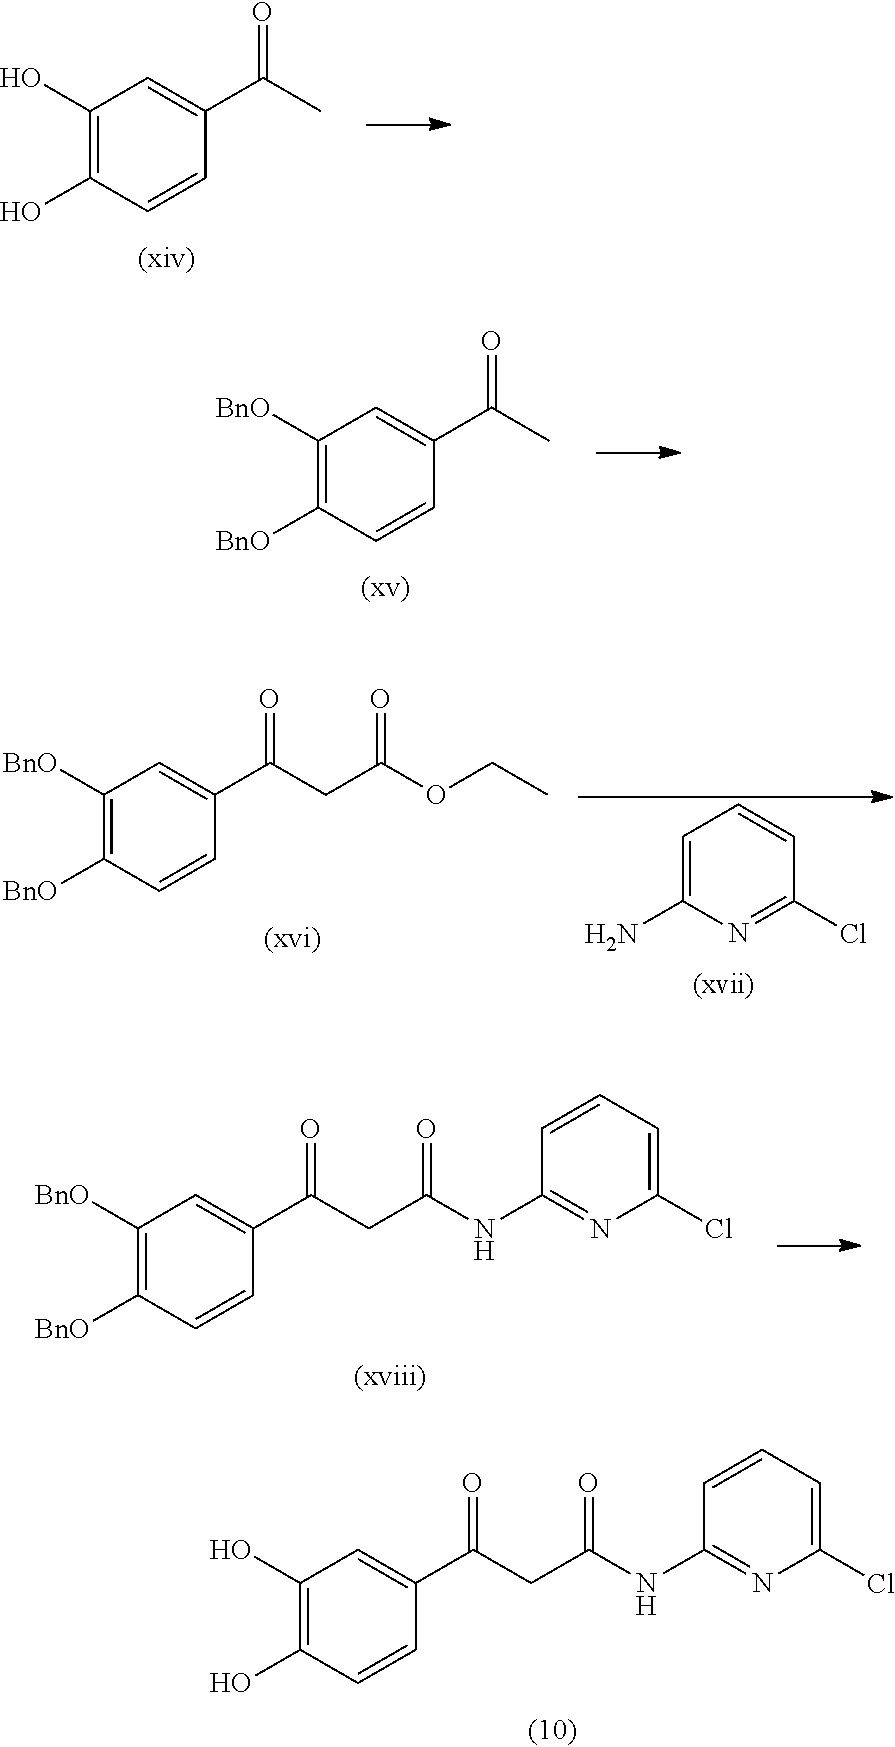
C1(O)=C(O)C=CC(C(C)=O)=C1.C1([BnO])=C([BnO])C=CC(C(C)=O)=C1.C1=C(N)N=C(Cl)C=C1.C1([BnO])=C([BnO])C=CC(C(CC(OCC)=O)=O)=C1.C1([BnO])=C([BnO])C=CC(C(CC(NC2=NC(Cl)=CC=C2)=O)=O)=C1.C1(O)=C(O)C=CC(C(CC(NC2=NC(Cl)=CC=C2)=O)=O)=C1
